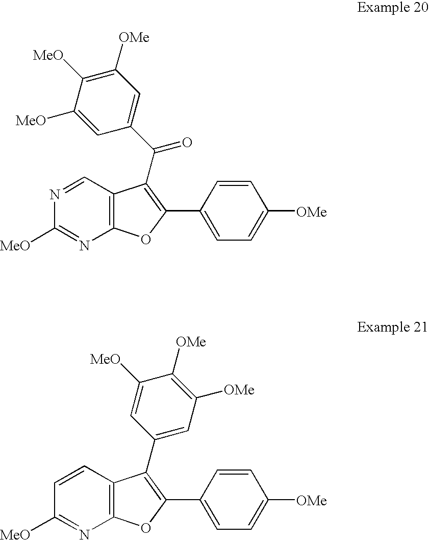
C12=C(C=NC([MeO])=N1)C(C(C1=CC([OMe])=C([MeO])C([MeO])=C1)=O)=C(C1=CC=C([OMe])C=C1)O2.C12=C(C=CC([MeO])=N1)C(C1=CC([OMe])=C([OMe])C([MeO])=C1)=C(C1=CC=C([OMe])C=C1)O2
